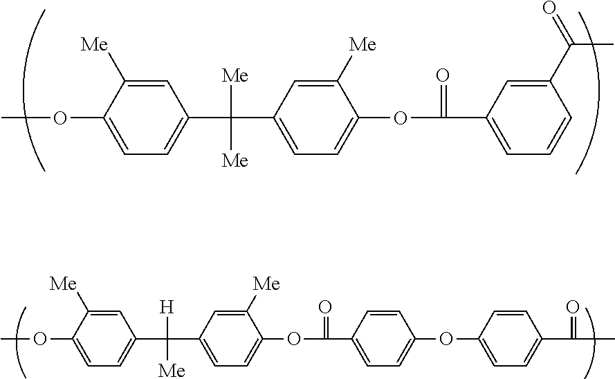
COC1=CC=C(C(C2=CC=C(OC(=O)C3=CC=C(OC4=CC=C(C(=O)C)C=C4)C=C3)C([Me])=C2)([H])[Me])C=C1[Me].C1=C([Me])C(OC)=CC=C1C([Me])([Me])C1=CC=C(OC(=O)C2=CC=CC(C(=O)C)=C2)C([Me])=C1
